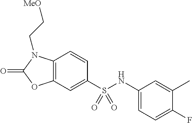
C1=CC2=C(C=C1S(NC1=CC=C(F)C(C)=C1)(=O)=O)OC(=O)N2CC[MeO]
